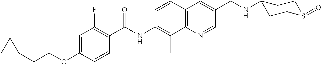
C1(CCOC2=CC(F)=C(C(NC3=C(C)C4=C(C=C3)C=C(CNC3CCS(=O)CC3)C=N4)=O)C=C2)CC1
